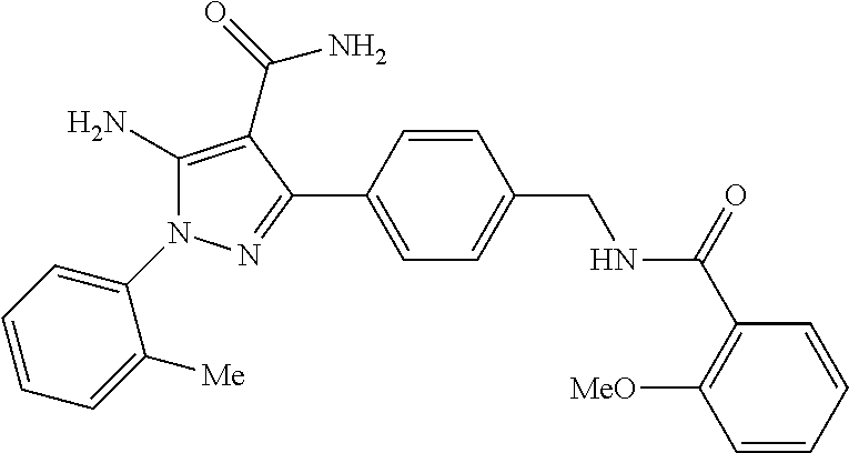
C1(N2C(N)=C(C(=O)N)C(C3=CC=C(CNC(C4=C([MeO])C=CC=C4)=O)C=C3)=N2)=CC=CC=C1[Me]
